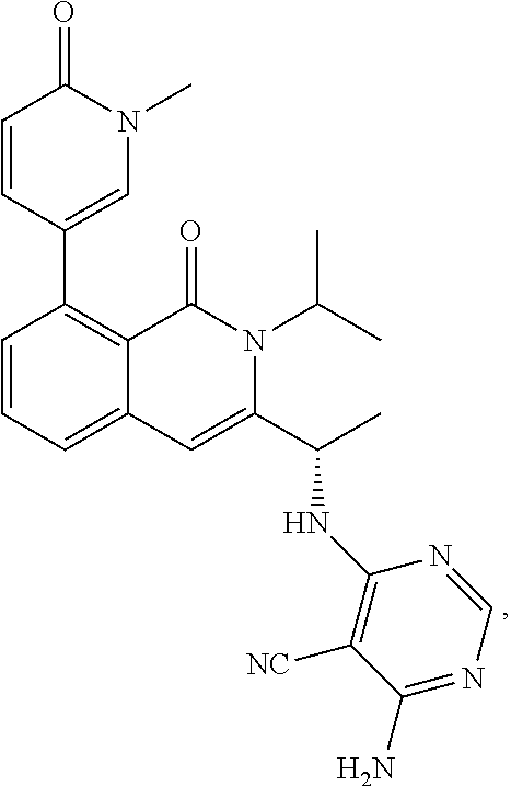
C1(C2=C3C(=CC=C2)C=C(C(NC2=C([NC])C(N)=NC=N2)C)N(C(C)C)C3=O)=CN(C)C(=O)C=C1
